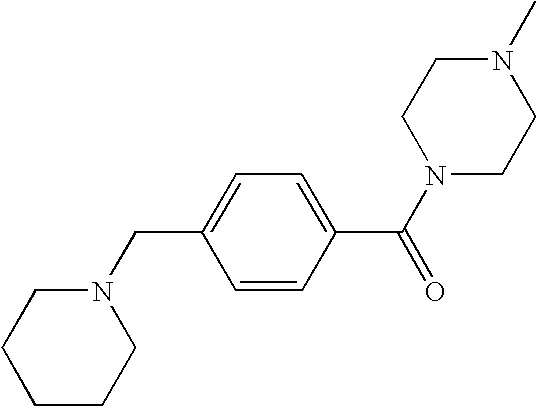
N1(C)CCN(C(C2=CC=C(CN3CCCCC3)C=C2)=O)CC1
